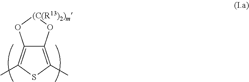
C12=C(C)SC(C)=C1O[(C(R13)2)m]O2
